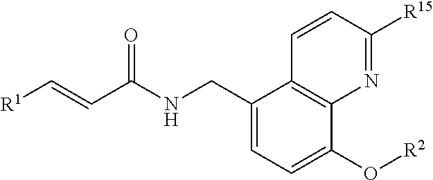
C1(CNC(C=C[R1])=O)=CC=C(O[R2])C2=C1C=CC([R15])=N2
